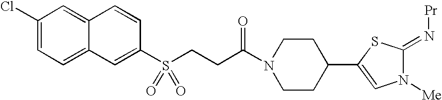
C1(Cl)=CC=C2C(=C1)C=CC(S(=O)(=O)CCC(N1CCC(C3=CN([Me])C(=N[Pr])S3)CC1)=O)=C2
